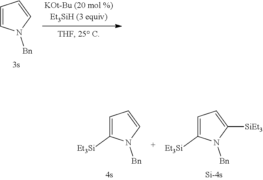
C1=CN([Bn])C=C1.C1=C([Et3Si])N([Bn])C=C1.C1=C([Et3Si])N([Bn])C([SiEt3])=C1
